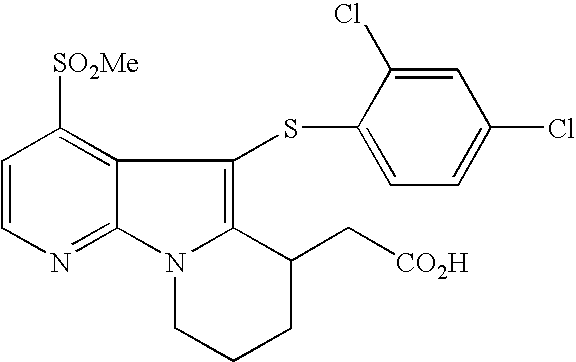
C1=CN=C2C(=C1[SO2Me])C(SC1=CC=C(Cl)C=C1Cl)=C1N2CCCC1C[CO2H]
